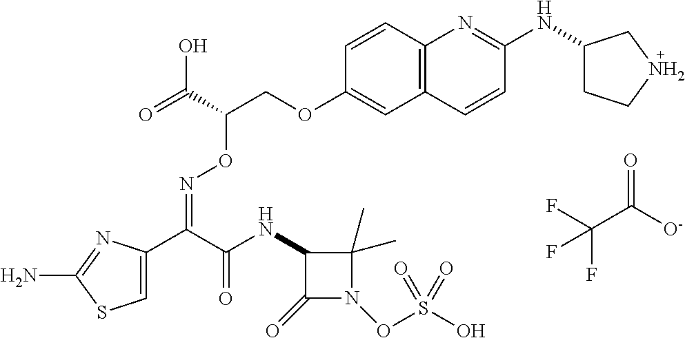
C1=C(C(C(NC2C(=O)N(OS(O)(=O)=O)C2(C)C)=O)=NOC(COC2=CC3=C(C=C2)N=C(NC2CCNC2)C=C3)C(=O)O)N=C(N)S1.FC(C([O-])=O)(F)F
